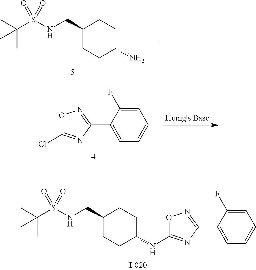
O1C(NC2CCC(CNS(C(C)(C)C)(=O)=O)CC2)=NC(C2=CC=CC=C2F)=N1.C1(CNS(C(C)(C)C)(=O)=O)CCC(N)CC1.O1C(Cl)=NC(C2=CC=CC=C2F)=N1
